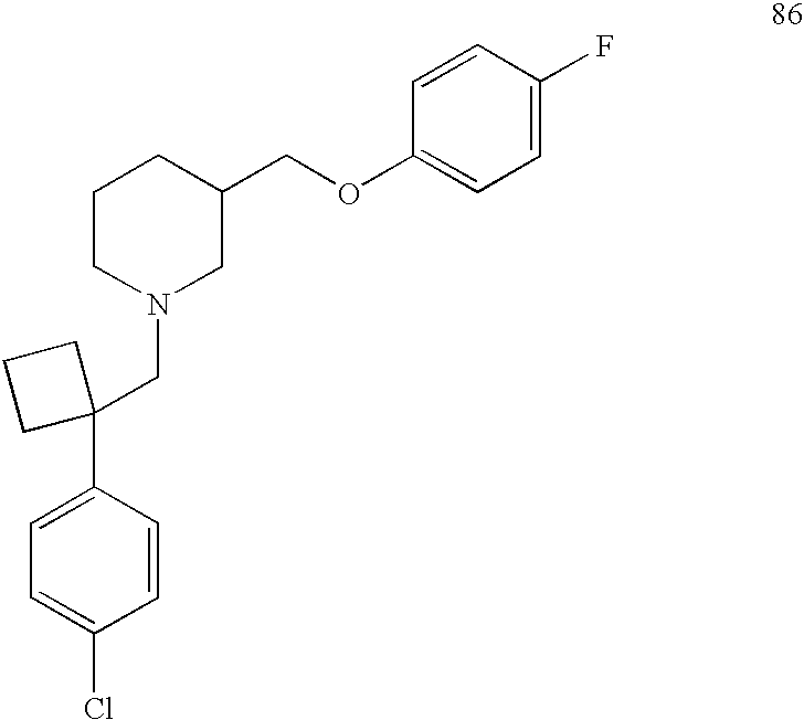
C1=C(C2(CN3CC(COC4=CC=C(F)C=C4)CCC3)CCC2)C=CC(Cl)=C1
